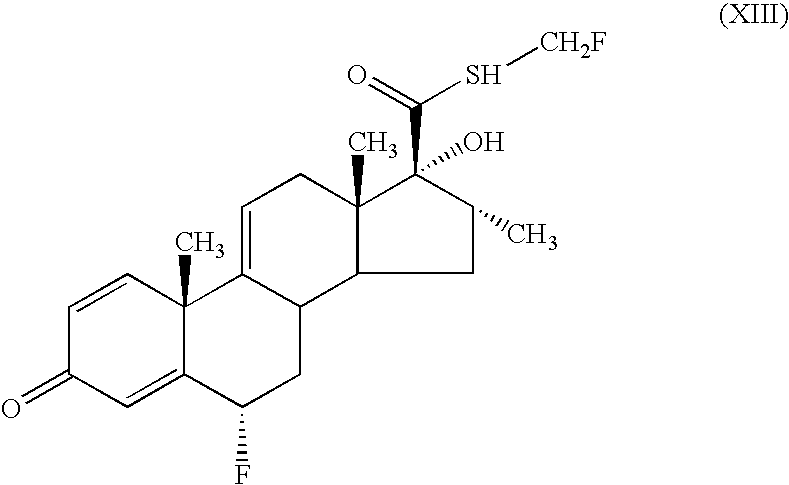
C1=CC2(C)C(=CC1=O)C(F)CC1C2=CCC2(C)C(C(S[CH2F])=O)(O)C(C)CC12
